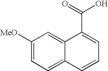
C1([MeO])=CC=C2C(=C1)C(C(=O)O)=CC=C2
